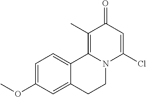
C1=C(OC)C=C2C(=C1)C1=C(C)C(=O)C=C(Cl)N1CC2
